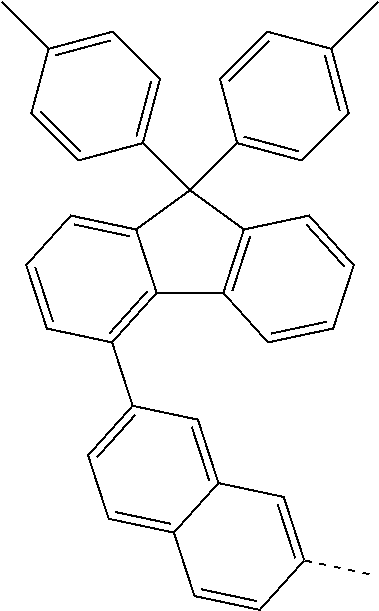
C12=C(C3=CC=C4C(=C3)C=C(C)C=C4)C=CC=C1C(C1=CC=C(C)C=C1)(C1=CC=C(C)C=C1)C1=C2C=CC=C1
